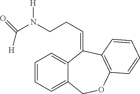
C1=CC=C2C(=C1)C(=CCCN(C(=O)[H])[H])C1=C(OC2)C=CC=C1
